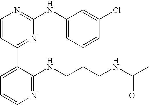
C1=CC(C2=CC=CN=C2NCCCNC(C)=O)=NC(NC2=CC=CC(Cl)=C2)=N1
